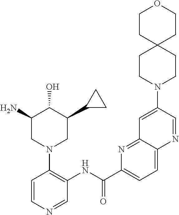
C1(N)CN(C2=C(NC(C3=CC=C4C(=N3)C=C(N3CCC5(CC3)CCOCC5)C=N4)=O)C=NC=C2)CC(C2CC2)C1O
